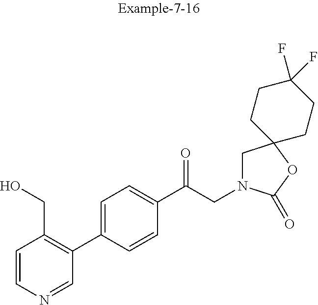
C1=CN=CC(C2=CC=C(C(CN3CC4(OC3=O)CCC(F)(F)CC4)=O)C=C2)=C1CO
